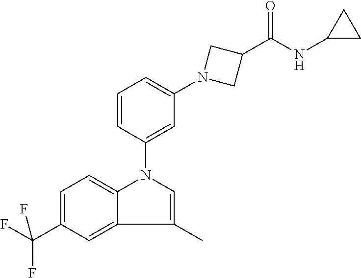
C1=CC(N2C=C(C)C3=CC(C(F)(F)F)=CC=C23)=CC(N2CC(C(NC3CC3)=O)C2)=C1
